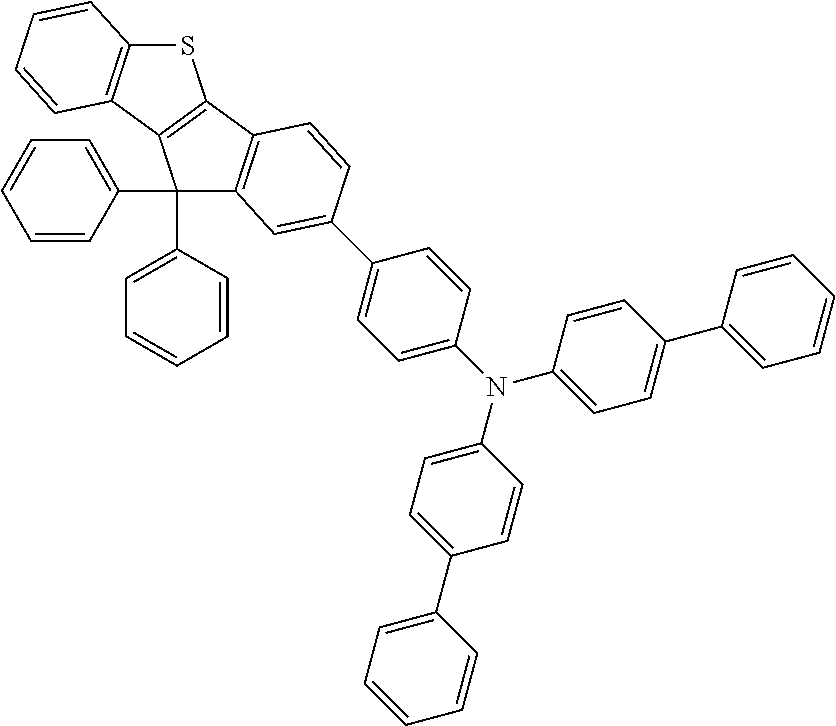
S1C2=C(C3=C1C1=C(C3(C3=CC=CC=C3)C3=CC=CC=C3)C=C(C3=CC=C(N(C4=CC=C(C5=CC=CC=C5)C=C4)C4=CC=C(C5=CC=CC=C5)C=C4)C=C3)C=C1)C=CC=C2
